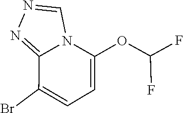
N1=CN2C(=N1)C(Br)=CC=C2OC(F)F
